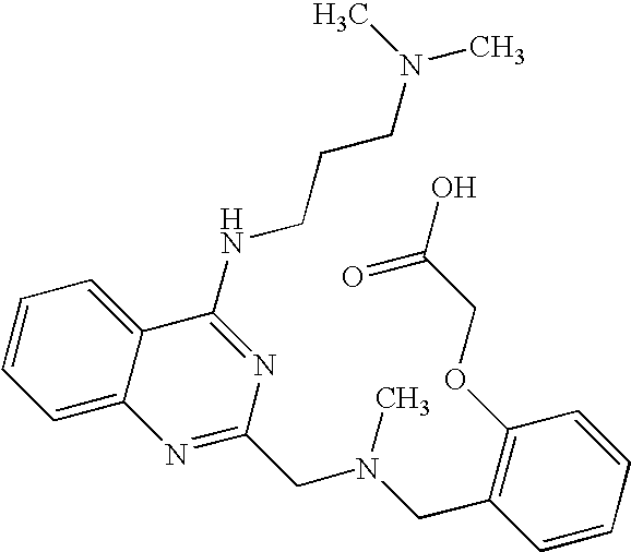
C1=C2C(=CC=C1)C(NCCCN(C)C)=NC(CN(CC1=C(OCC(O)=O)C=CC=C1)C)=N2
